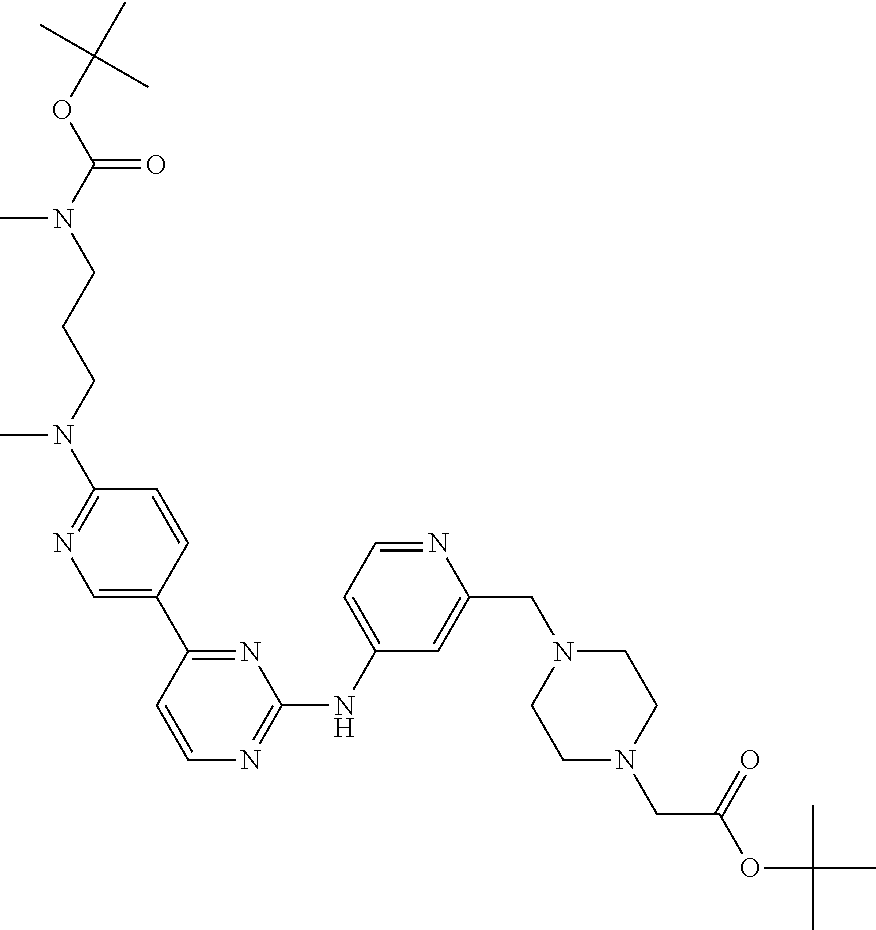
C(=O)(N(CCCN(C1=NC=C(C2=NC(NC3=CC=NC(CN4CCN(CC(OC(C)(C)C)=O)CC4)=C3)=NC=C2)C=C1)C)C)OC(C)(C)C
